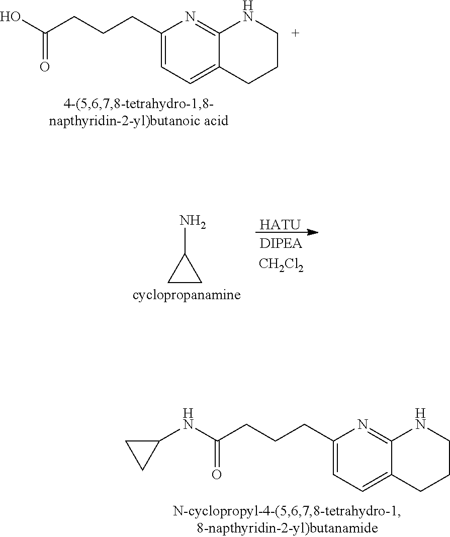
C1(N)CC1.[HATU].C12=NC(CCCC(NC3CC3)=O)=CC=C1CCCN2.C12=NC(CCCC(O)=O)=CC=C1CCCN2
